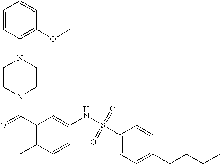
C1=CC(N2CCN(C(C3=C(C)C=CC(NS(C4=CC=C(CCCC)C=C4)(=O)=O)=C3)=O)CC2)=C(OC)C=C1
